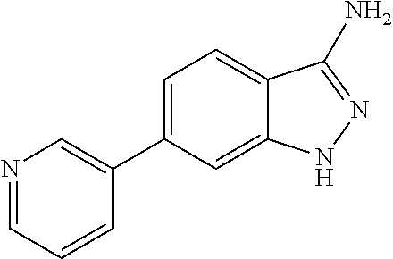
C1=C2C(=CC(C3=CN=CC=C3)=C1)NN=C2N
